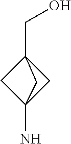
C12(N)CC(CO)(C1)C2
